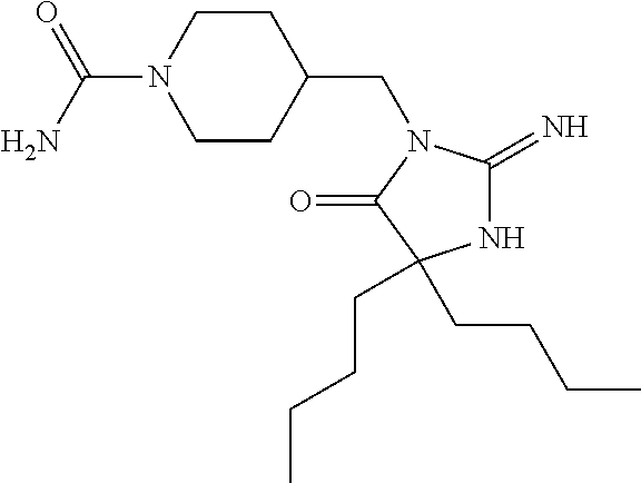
C1CC(CN2C(=N)NC(CCCC)(CCCC)C2=O)CCN1C(N)=O
